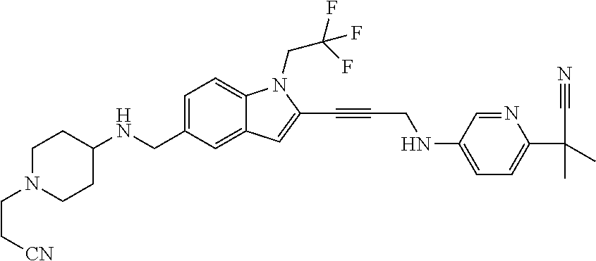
C1=C(CNC2CCN(CC[CN])CC2)C=C2C(=C1)N(CC(F)(F)F)C(C#CCNC1=CC=C(C(C)(C)C#N)N=C1)=C2
